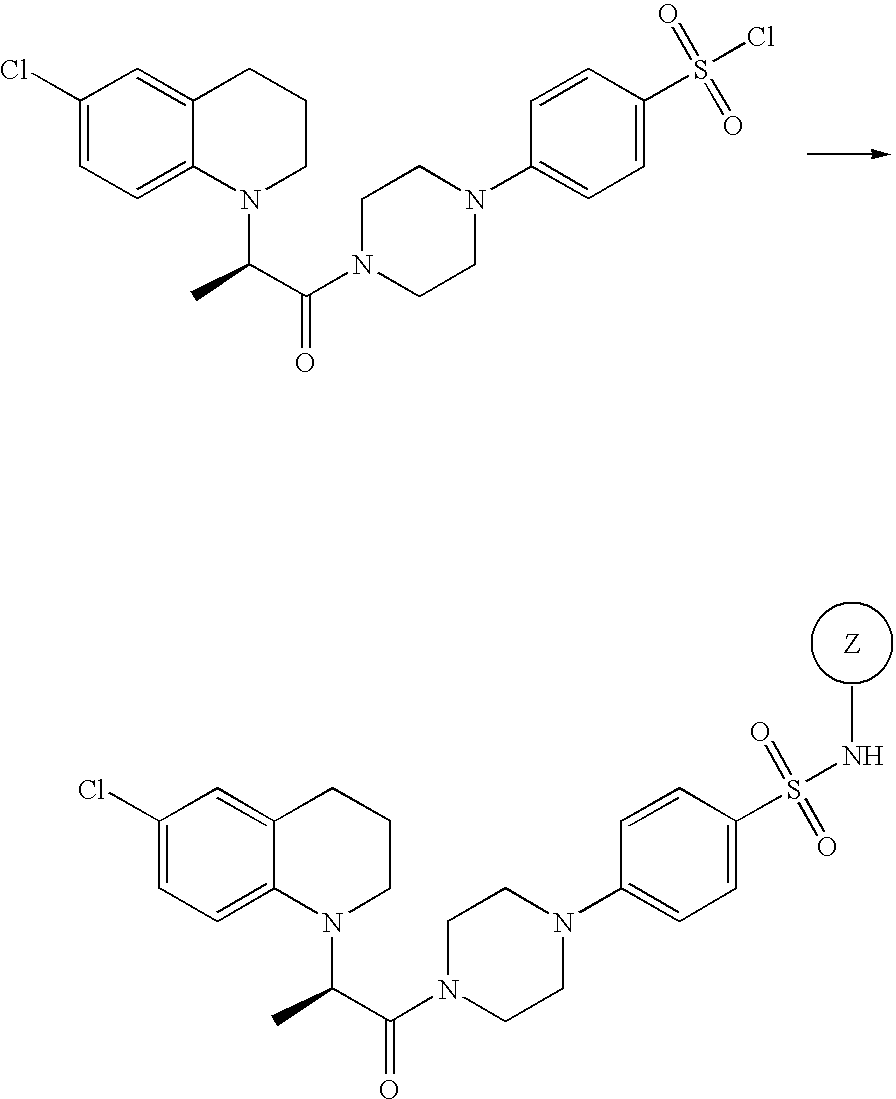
C1=C2C(=CC=C1Cl)N(C(C(N1CCN(C3=CC=C(S(Cl)(=O)=O)C=C3)CC1)=O)C)CCC2.C1=C2C(=CC=C1Cl)N(C(C(N1CCN(C3=CC=C(S(NC)(=O)=O)C=C3)CC1)=O)C)CCC2
